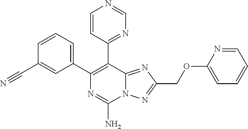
C1=CC=C(C2=C(C3=NC=NC=C3)C3=NC(COC4=CC=CC=N4)=NN3C(N)=N2)C=C1C#N
